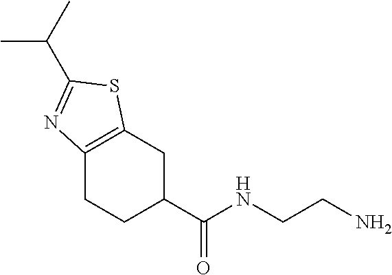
C12=C(CC(C(NCCN)=O)CC1)SC(C(C)C)=N2
